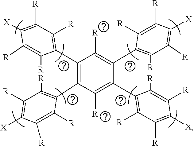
C1(C2=C([R])C([R])=C([X])C([R])=C2[R])=C(C2=C([R])C([R])=C([X])C([R])=C2[R])C([R])=C(C2=C([R])C([R])=C([X])C([R])=C2[R])C(C2=C([R])C([R])=C([X])C([R])=C2[R])=C1[R]
